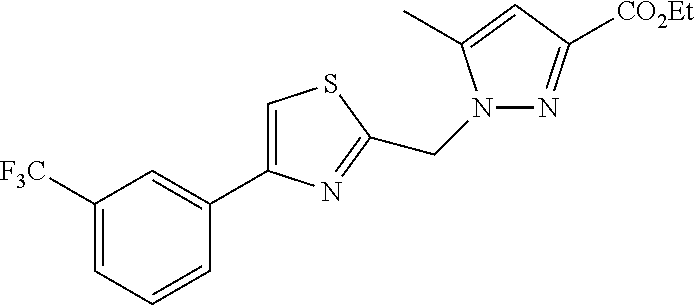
N1=C([CO2Et])C=C(C)N1CC1=NC(C2=CC([F3C])=CC=C2)=CS1
